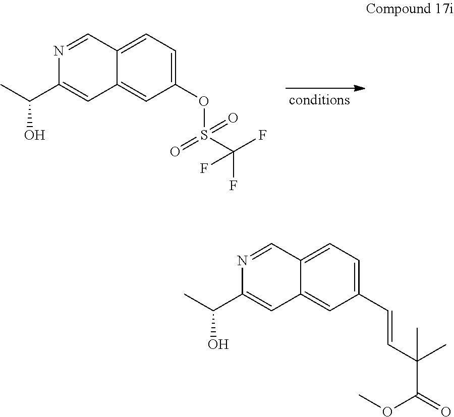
N1=CC2=CC=C(OS(C(F)(F)F)(=O)=O)C=C2C=C1C(C)O.N1=CC2=CC=C(C=CC(C)(C(=O)OC)C)C=C2C=C1C(C)O
